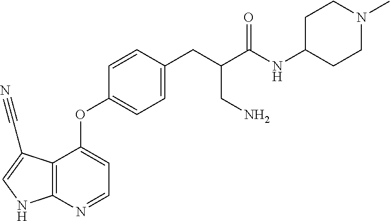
C12=C(N=CC=C1OC1=CC=C(CC(C(NC3CCN(C)CC3)=O)CN)C=C1)NC=C2C#N
